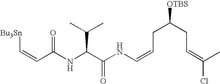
N(C(C(NC=CCC(CC=C(Cl)C)[OTBS])=O)C(C)C)C(C=C[Bu3Sn])=O
